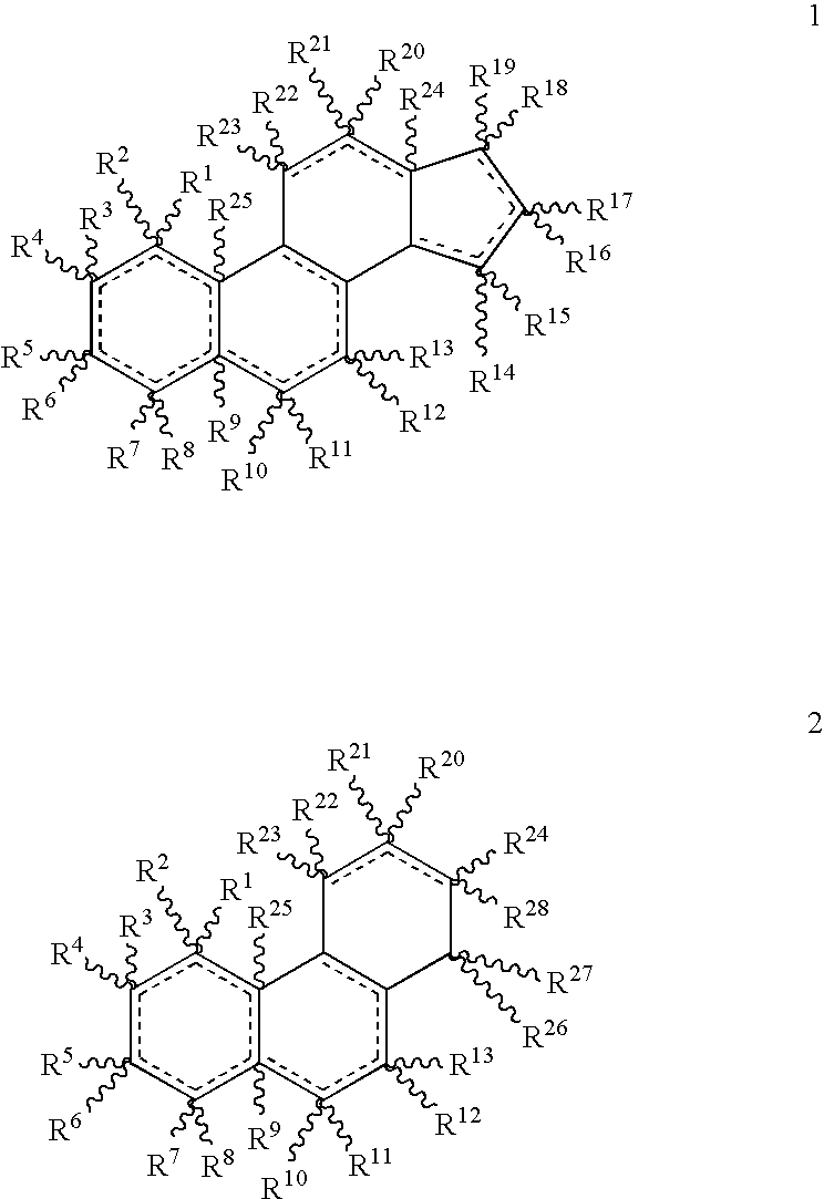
c1([R3])([R4])c([R5])([R6])c([R7])([R8])c2([R9])c([R25])(c1([R2])[R1])-c1c(c([R12])([R13])c2([R10])[R11])-c2c([R14])([R15])c([R16])([R17])c([R19])([R18])-c-2([R24])c([R20])([R21])c-1([R22])[R23].c1([R3])([R4])c([R5])([R6])c([R7])([R8])c2([R9])c([R25])(c1([R2])[R1])-c1c(c([R12])([R13])c2([R10])[R11])C([R27])([R26])c([R24])([R28])c([R20])([R21])c-1([R22])[R23]
